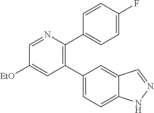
C1(C2=CC=C3C(=C2)C=NN3)=C(C2=CC=C(F)C=C2)N=CC([EtO])=C1
